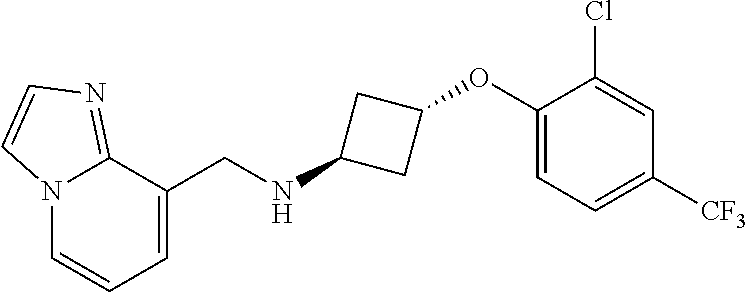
N12C=CC=C(CNC3CC(OC4=CC=C([CF3])C=C4Cl)C3)C1=NC=C2
